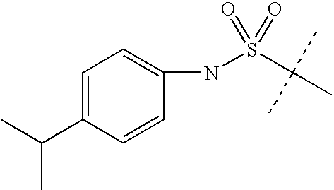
C1=C(C(C)C)C=CC(NS(C(C)(C)C)(=O)=O)=C1
